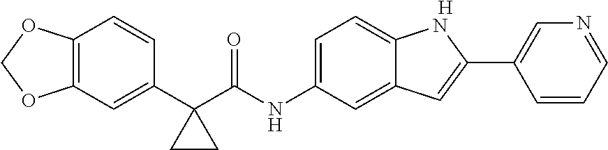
C12=C(C=C(C3(C(NC4=CC=C5C(=C4)C=C(C4=CN=CC=C4)N5)=O)CC3)C=C1)OCO2.[H]
